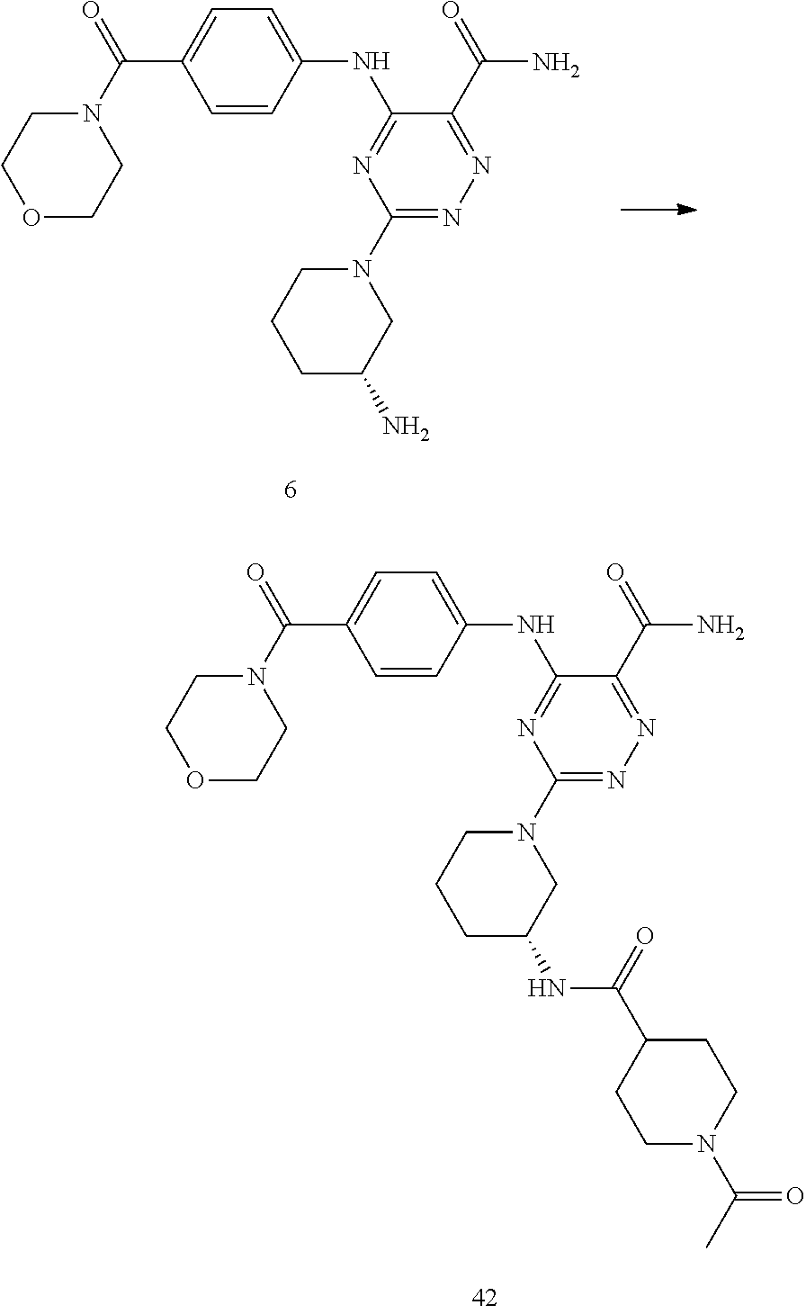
O1CCN(C(=O)C2=CC=C(NC3=NC(N4CCCC(N)C4)=NN=C3C(=O)N)C=C2)CC1.O1CCN(C(=O)C2=CC=C(NC3=NC(N4CCCC(NC(C5CCN(C(C)=O)CC5)=O)C4)=NN=C3C(=O)N)C=C2)CC1
